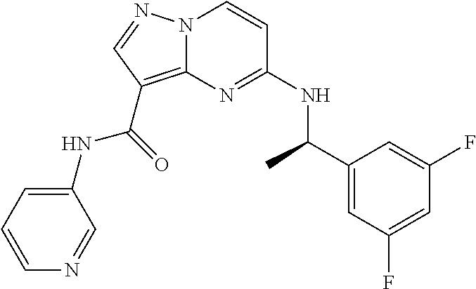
N(C1=NC2=C(C(NC3=CC=CN=C3)=O)C=NN2C=C1)C(C1=CC(F)=CC(F)=C1)C
